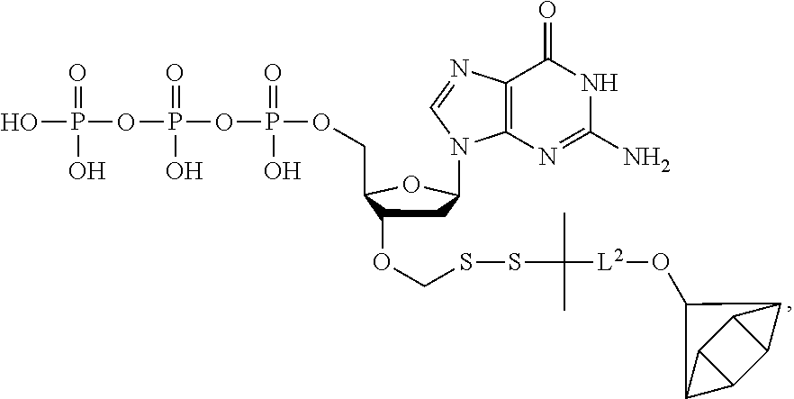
OP(=O)(O)OP(=O)(O)OP(=O)(O)OCC1C(OCSSC(C)([L2]OC2C3C4C5C(C43)C52)C)CC(N2C3=C(C(=O)NC(N)=N3)N=C2)O1
